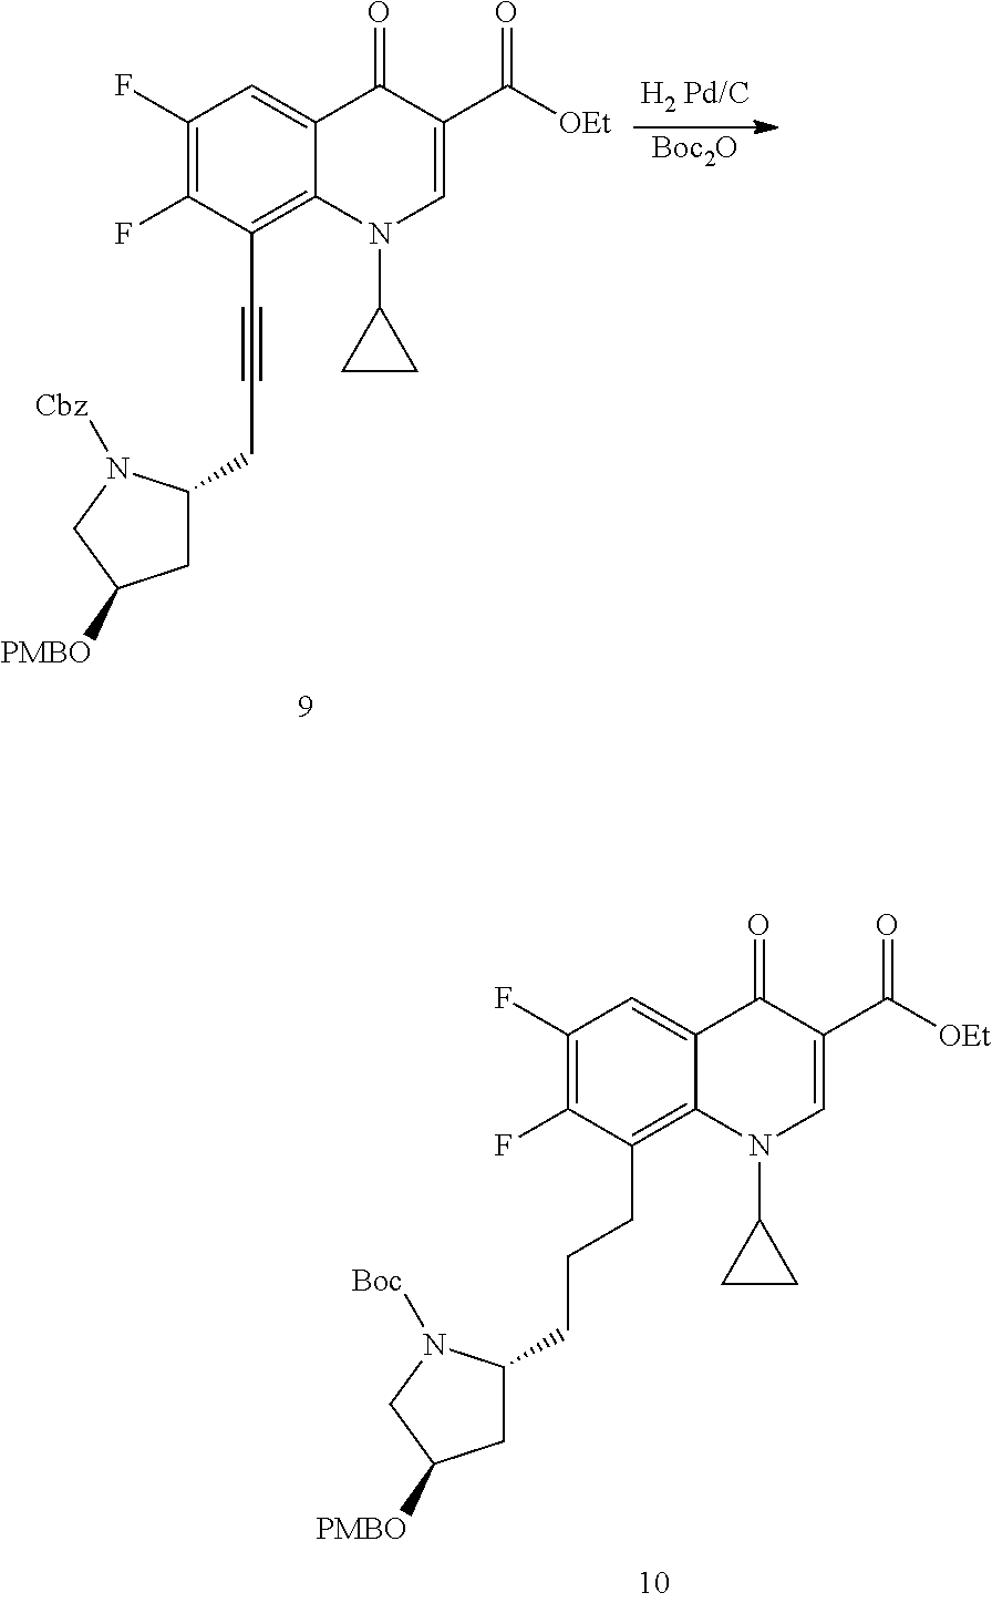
C1(F)=C(F)C(CCCC2CC([PMBO])CN2[Boc])=C2C(=C1)C(=O)C(C([OEt])=O)=CN2C1CC1.C1(F)=C(F)C(C#CCC2CC([PMBO])CN2[Cbz])=C2C(=C1)C(=O)C(C([OEt])=O)=CN2C1CC1.[Boc2O]
